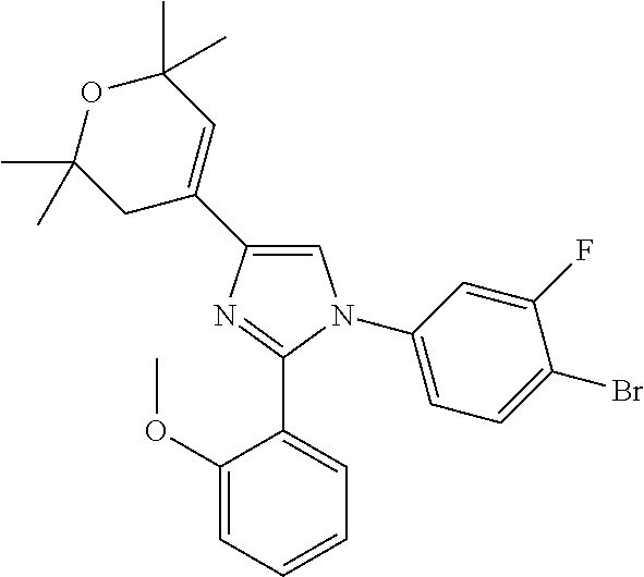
C1(C2=CC(C)(C)OC(C)(C)C2)=CN(C2=CC=C(Br)C(F)=C2)C(C2=CC=CC=C2OC)=N1
